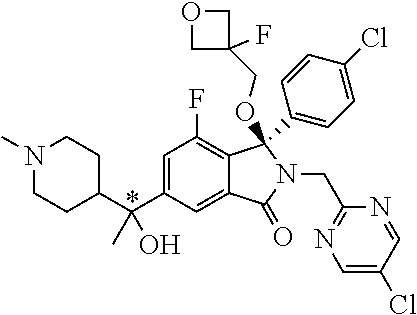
C1(C(C2=CC(F)=C3C(=C2)C(=O)N(CC2=NC=C(Cl)C=N2)C3(OCC2(F)COC2)C2=CC=C(Cl)C=C2)(C)O)CCN(C)CC1
